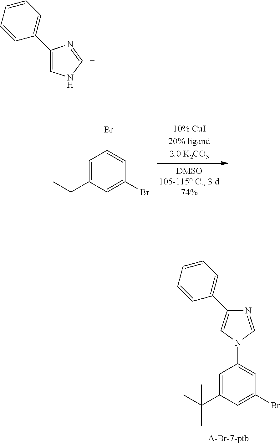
C1=C(C(C)(C)C)C=C(Br)C=C1Br.N1=CN(C2=CC(Br)=CC(C(C)(C)C)=C2)C=C1C1=CC=CC=C1.C1=C(C2=CC=CC=C2)N=[C+]N1
